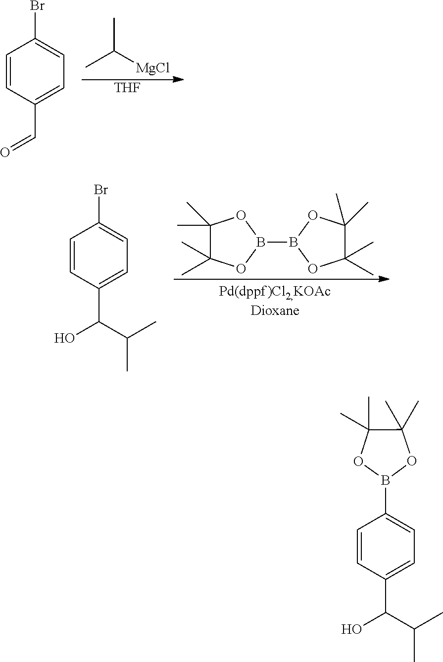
C1(Br)=CC=C(C=O)C=C1.CC([MgCl])C.[THF].C1(Br)=CC=C(C(C(C)C)O)C=C1.C1(C)(C)C(C)(C)OB(B2OC(C)(C)C(C)(C)O2)O1.C1(B2OC(C)(C)C(C)(C)O2)=CC=C(C(C(C)C)O)C=C1
